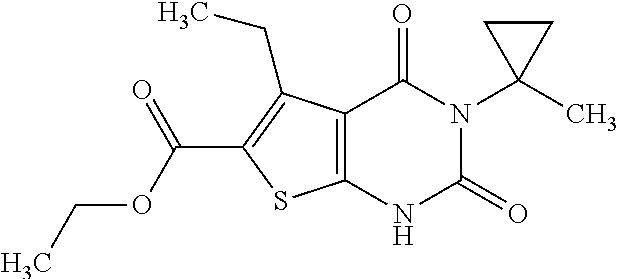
C12=C(NC(=O)N(C3(C)CC3)C1=O)SC(C(OCC)=O)=C2CC
